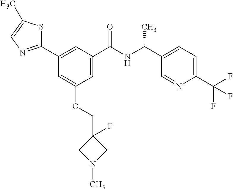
C1(C2=CC(C(NC(C3=CC=C(C(F)(F)F)N=C3)C)=O)=CC(OCC3(F)CN(C)C3)=C2)=NC=C(C)S1
